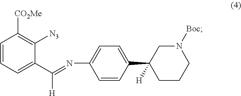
C1=CC=C(C(=NC2=CC=C(C3([H])CCCN([Boc])C3)C=C2)[H])C([N3])=C1[CO2Me]
